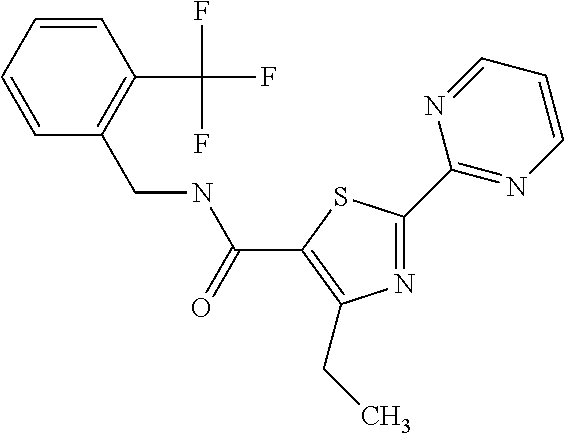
N1=C(C2=NC=CC=N2)SC(C(NCC2=C(C(F)(F)F)C=CC=C2)=O)=C1CC
